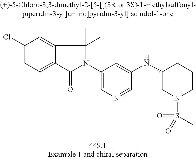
C1(Cl)=CC=C2C(=C1)C(C)(C)N(C1=CN=CC(NC3CN(S(=O)(C)=O)CCC3)=C1)C2=O
